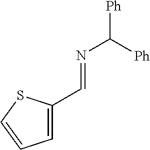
N(C([Ph])[Ph])=CC1=CC=CS1
